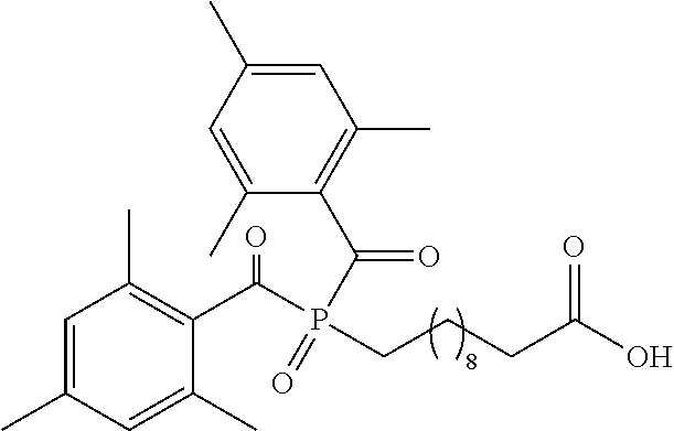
C1=C(C)C=C(C)C(C(P(=O)(C(C2=C(C)C=C(C)C=C2C)=O)CCCC(O)=O)=O)=C1C
